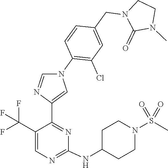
C1(NC2CCN(S(=O)(=O)C)CC2)=NC=C(C(F)(F)F)C(C2=CN(C3=C(Cl)C=C(CN4C(=O)N(C)CC4)C=C3)C=N2)=N1
